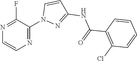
C1(C(=O)NC2=NN(C3=NC=CN=C3F)C=C2)=C(Cl)C=CC=C1
